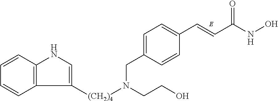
C1=CC2=C(C=C1)C([(CH2)4]N(CCO)CC1=CC=C(C=CC(NO)=O)C=C1)=CN2
